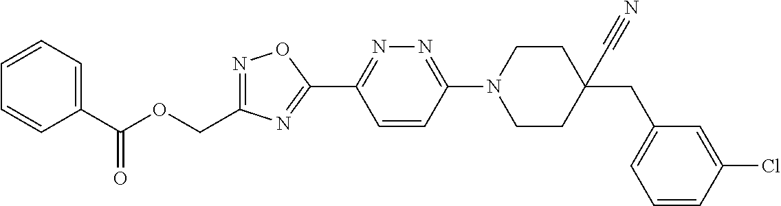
C1(C(OCC2=NOC(C3=NN=C(N4CCC(C#N)(CC5=CC=CC(Cl)=C5)CC4)C=C3)=N2)=O)=CC=CC=C1
